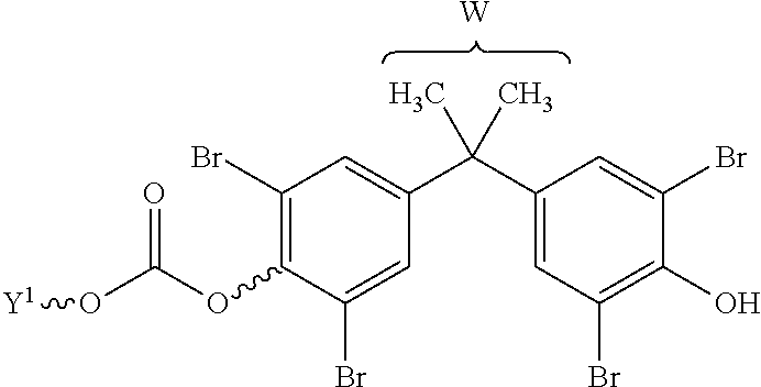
[W].O(C1=C(Br)C=C(C(C2=CC(Br)=C(O)C(Br)=C2)(C)C)C=C1Br)C(O[Y1])=O
